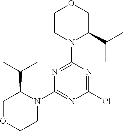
N1=C(N2C(C(C)C)COCC2)N=C(Cl)N=C1N1C(C(C)C)COCC1
